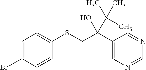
C1=C(Br)C=CC(SCC(C2=CN=CN=C2)(O)C(C)(C)C)=C1
